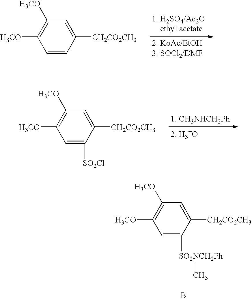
C1=CC([CH2CO2CH3])=CC([H3CO])=C1[H3CO].C1=C([SO2Cl])C([CH2CO2CH3])=CC([H3CO])=C1[H3CO].C1=C([SO2NCH2Ph]C)C([CH2CO2CH3])=CC([H3CO])=C1[H3CO].B
